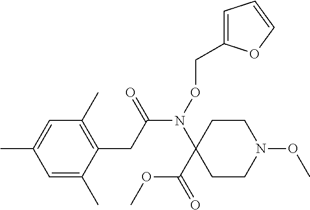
N(C(CC1=C(C)C=C(C)C=C1C)=O)(C1(C(OC)=O)CCN(OC)CC1)OCC1=CC=CO1
